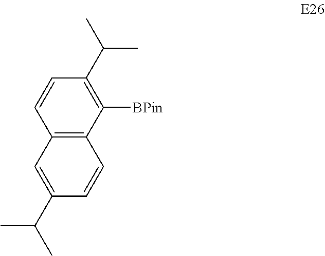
C12=C(C([BPin])=C(C(C)C)C=C1)C=CC(C(C)C)=C2
